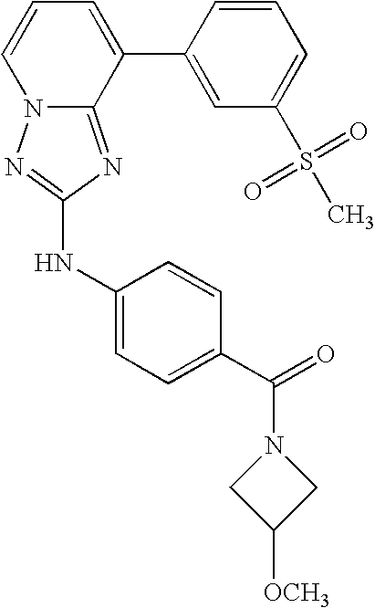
C1=CC=C(C2=CC(S(=O)(=O)C)=CC=C2)C2=NC(NC3=CC=C(C(N4CC([OCH3])C4)=O)C=C3)=NN12
